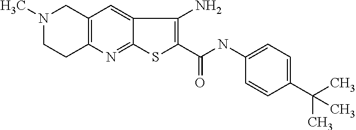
N1(C)CCC2=C(C1)C=C1C(=N2)SC(C(NC2=CC=C(C(C)(C)C)C=C2)=O)=C1N
